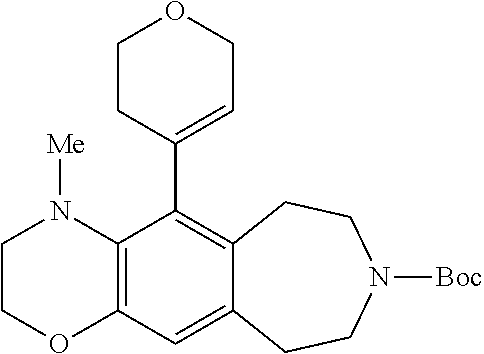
C12=C(C(C3=CCOCC3)=C3C(=C1)CCN([Boc])CC3)N([Me])CCO2
